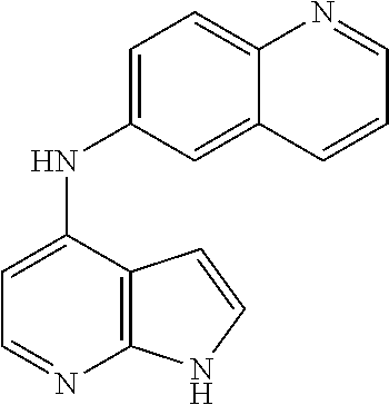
C1=C(NC2=CC=C3C(=C2)C=CC=N3)C2=C(N=C1)NC=C2
